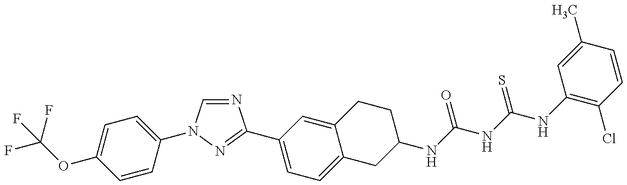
FC(OC1=CC=C(N2C=NC(C3=CC=C4C(=C3)CCC(NC(NC(NC3=C(Cl)C=CC(C)=C3)=S)=O)C4)=N2)C=C1)(F)F
